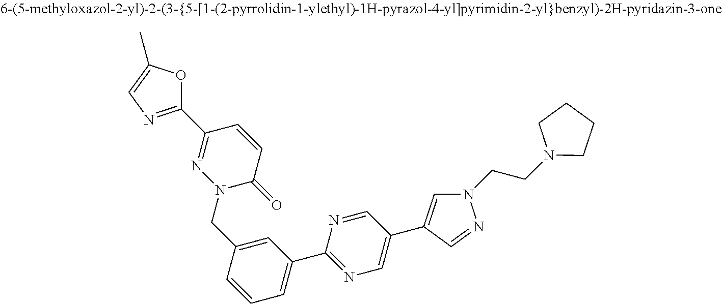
C1(C2=NN(CC3=CC(C4=NC=C(C5=CN(CCN6CCCC6)N=C5)C=N4)=CC=C3)C(=O)C=C2)=NC=C(C)O1
